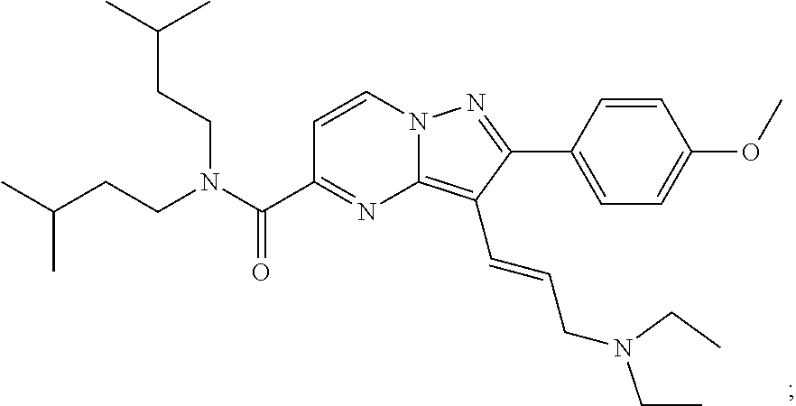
N12C(=C(C=CCN(CC)CC)C(C3=CC=C(OC)C=C3)=N1)N=C(C(N(CCC(C)C)CCC(C)C)=O)C=C2
